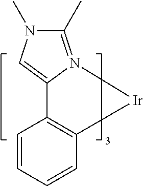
N1(C)C(C)=N2C(=C1)C1=C(C=CC=C1)[Ir]2
